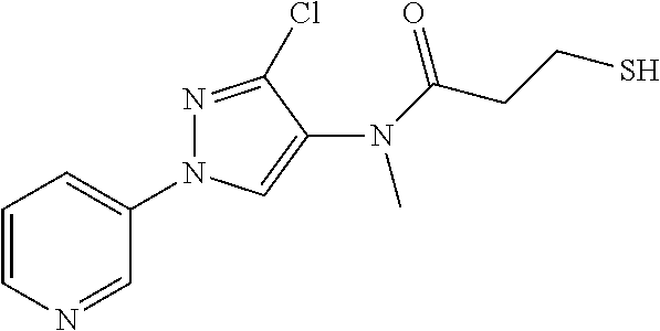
C1=CN=CC(N2N=C(Cl)C(N(C)C(CCS)=O)=C2)=C1
